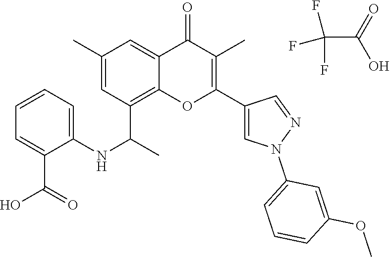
FC(F)(F)C(=O)O.C12=C(C(C)NC3=CC=CC=C3C(O)=O)C=C(C)C=C1C(=O)C(C)=C(C1=CN(C3=CC=CC(OC)=C3)N=C1)O2
